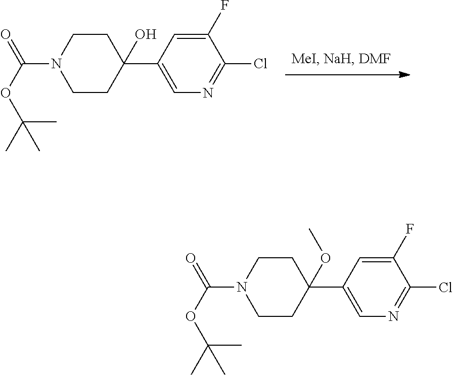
C1(C2(O)CCN(C(OC(C)(C)C)=O)CC2)=CN=C(Cl)C(F)=C1.C1(C2(OC)CCN(C(OC(C)(C)C)=O)CC2)=CN=C(Cl)C(F)=C1
